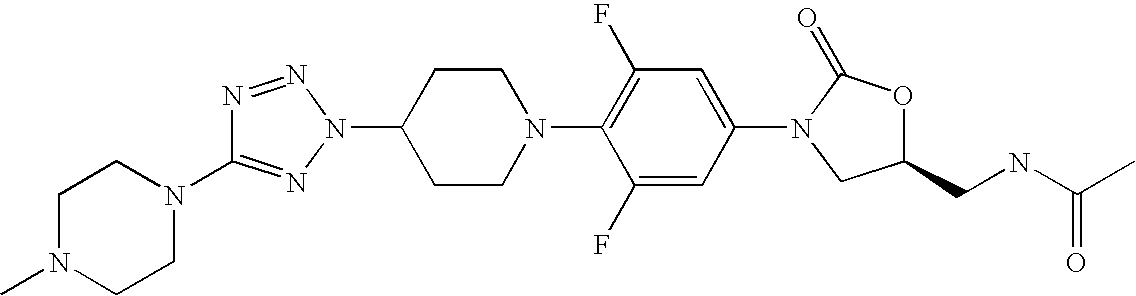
N1=NN(C2CCN(C3=C(F)C=C(N4CC(CNC(C)=O)OC4=O)C=C3F)CC2)N=C1N1CCN(C)CC1
